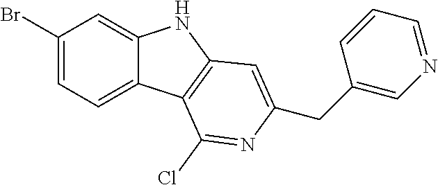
C1(Br)=CC=C2C(=C1)NC1=C2C(Cl)=NC(CC2=CN=CC=C2)=C1
